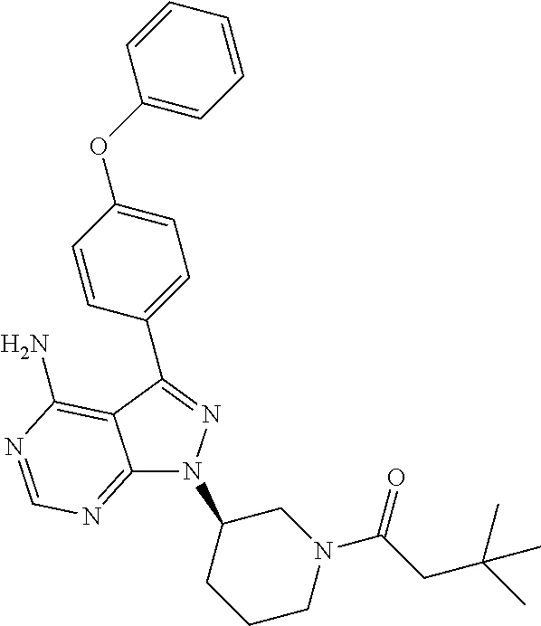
C12=NC=NC(N)=C1C(C1=CC=C(OC3=CC=CC=C3)C=C1)=NN2C1CCCN(C(CC(C)(C)C)=O)C1
